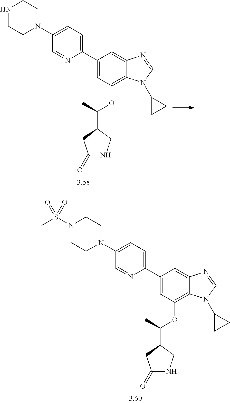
N1(S(C)(=O)=O)CCN(C2=CC=C(C3=CC(OC(C)C4CNC(=O)C4)=C4C(=C3)N=CN4C3CC3)N=C2)CC1.N1CCN(C2=CC=C(C3=CC(OC(C)C4CNC(=O)C4)=C4C(=C3)N=CN4C3CC3)N=C2)CC1
